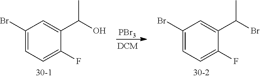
[PBr3].C1=C(C(O)C)C(F)=CC=C1Br.C1=C(C(Br)C)C(F)=CC=C1Br
